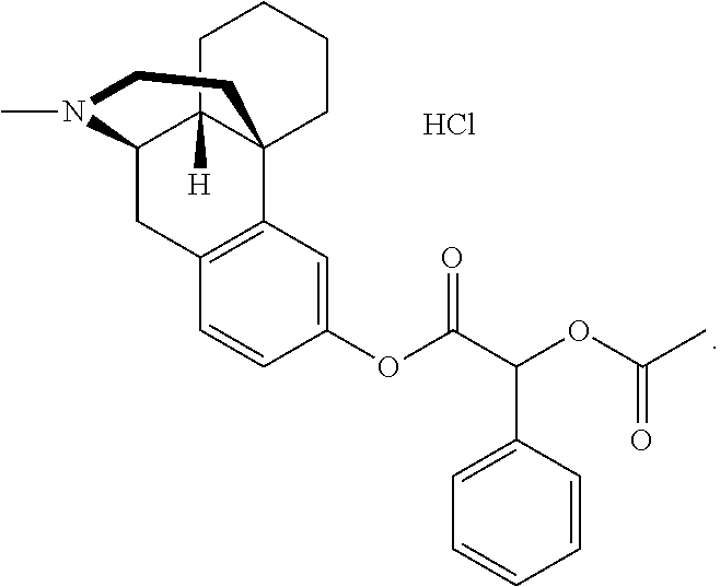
CN1C2CC3=C(C4(C2([H])CCCC4)CC1)C=C(OC(=O)C(OC(C)=O)C1=CC=CC=C1)C=C3.Cl
